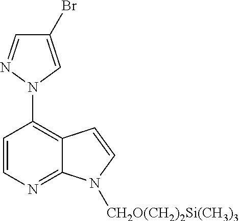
C1(Br)=CN(C2=C3C(=NC=C2)N([CH2O(CH2)2Si(CH3)3])C=C3)N=C1
